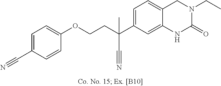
C(C1=CC=C2C(=C1)NC(=O)N(CC)C2)(C#N)(CCOC1=CC=C(C#N)C=C1)C
